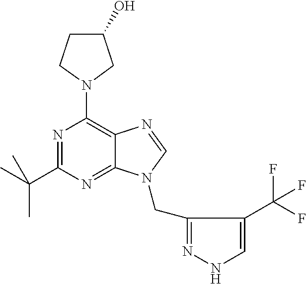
N1=C(C(C)(C)C)N=C2C(=C1N1CC(O)CC1)N=CN2CC1=NNC=C1C(F)(F)F
